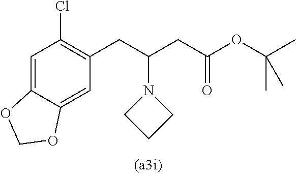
C1=C2C(=CC(CC(CC(=O)OC(C)(C)C)N3CCC3)=C1Cl)OCO2
